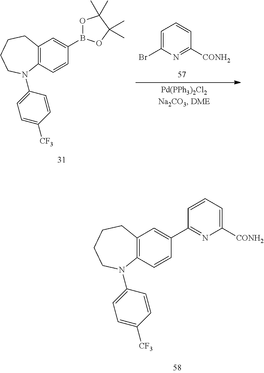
C12=C(C=CC(C3=NC([CONH2])=CC=C3)=C1)N(C1=CC=C([CF3])C=C1)CCCC2.C12=C(C=CC(B3OC(C)(C)C(C)(C)O3)=C1)N(C1=CC=C([CF3])C=C1)CCCC2.C1=C(Br)N=C([CONH2])C=C1
